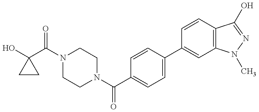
OC1(C(N2CCN(C(C3=CC=C(C4=CC5=C(C=C4)C(O)=NN5C)C=C3)=O)CC2)=O)CC1
